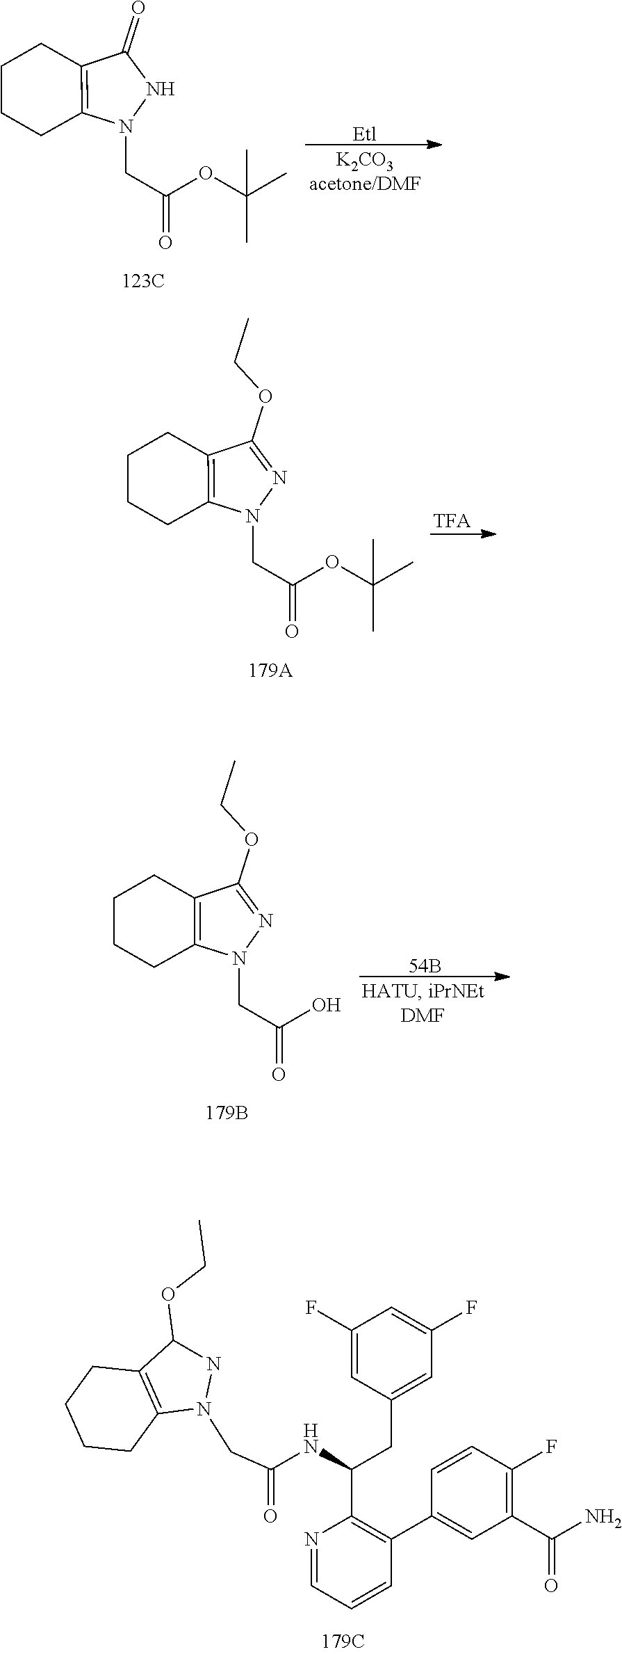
C(=O)(NC(C1=C(C2=CC(C(N)=O)=C(F)C=C2)C=CC=N1)CC1=CC(F)=CC(F)=C1)CN1NC(OCC)C2=C1CCCC2.[Etl].C(C(=O)OC(C)(C)C)N1C2=C(C(=O)N1)CCCC2.C(C(=O)OC(C)(C)C)N1C2=C(C(OCC)=N1)CCCC2.[54B].C(C(=O)O)N1C2=C(C(OCC)=N1)CCCC2
